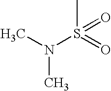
CN(S(C)(=O)=O)C
